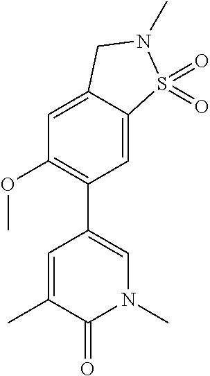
CC1=CC(C2=C(OC)C=C3C(=C2)S(=O)(=O)N(C)C3)=CN(C)C1=O
